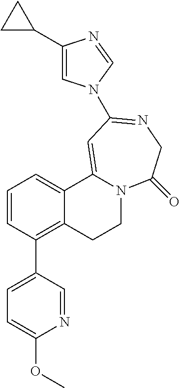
C1=CC(C2=CC=C(OC)N=C2)=C2C(=C1)C1=CC(N3C=C(C4CC4)N=C3)=NCC(=O)N1CC2
